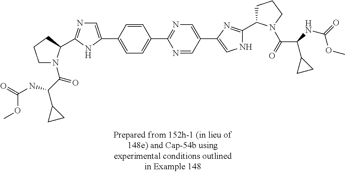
C1(C2=CN=C(C3N(C(C(NC(=O)OC)C4CC4)=O)CCC3)N2)=CC=C(C2=NC=C(C3=CNC(C4CCCN4C(=O)C(C4CC4)NC(=O)OC)=N3)C=N2)C=C1
